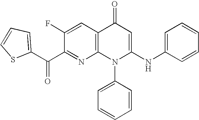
C1(C(=O)C2=CC=CS2)=NC2=C(C=C1F)C(=O)C=C(NC1=CC=CC=C1)N2C1=CC=CC=C1
